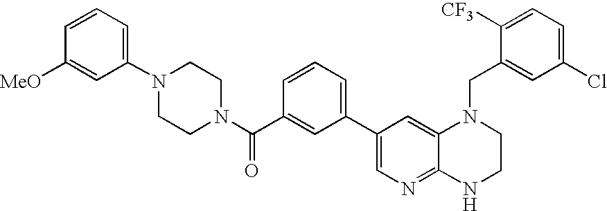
C1(C2=CC=CC(C(N3CCN(C4=CC=CC([MeO])=C4)CC3)=O)=C2)=CN=C2C(=C1)N(CC1=CC(Cl)=CC=C1[CF3])CCN2
